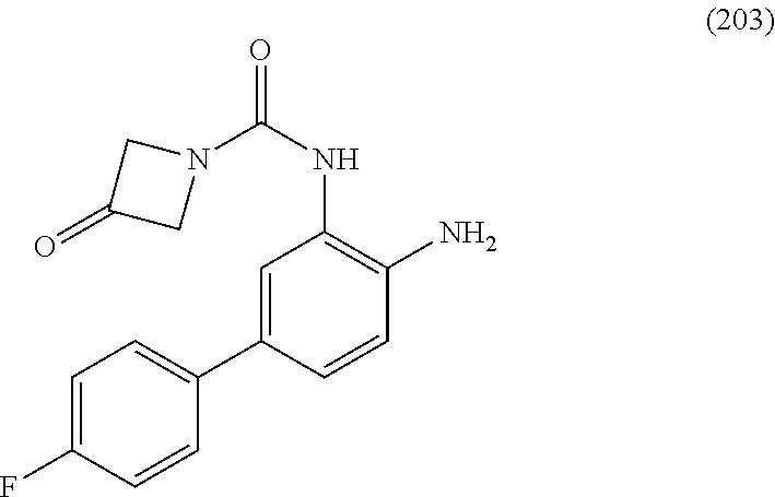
C1(C2=CC(NC(=O)N3CC(=O)C3)=C(N)C=C2)=CC=C(F)C=C1
